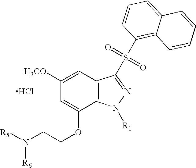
C1=C([H3CO])C=C(OCCN([R5])[R6])C2=C1C(S(=O)(=O)C1=C3C(=CC=C1)C=CC=C3)=NN2[R1].Cl
